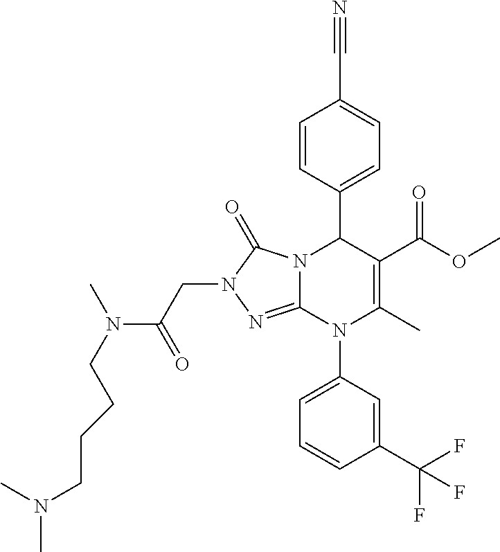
C1=CC(C2N3C(=NN(CC(N(CCCCN(C)C)C)=O)C3=O)N(C3=CC=CC(C(F)(F)F)=C3)C(C)=C2C(OC)=O)=CC=C1C#N
